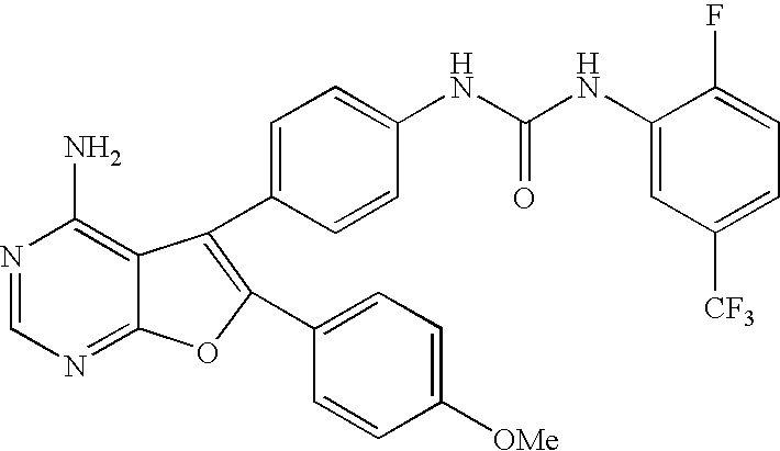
N1=CN=C2C(=C1N)C(C1=CC=C(NC(NC3=CC([CF3])=CC=C3F)=O)C=C1)=C(C1=CC=C([OMe])C=C1)O2
